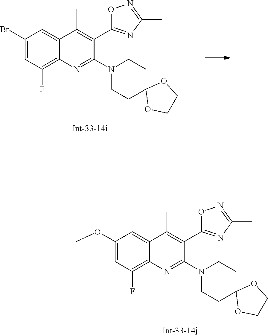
C1(OC)=CC(F)=C2C(=C1)C(C)=C(C1=NC(C)=NO1)C(N1CCC3(CC1)OCCO3)=N2.C1(Br)=CC(F)=C2C(=C1)C(C)=C(C1=NC(C)=NO1)C(N1CCC3(CC1)OCCO3)=N2
